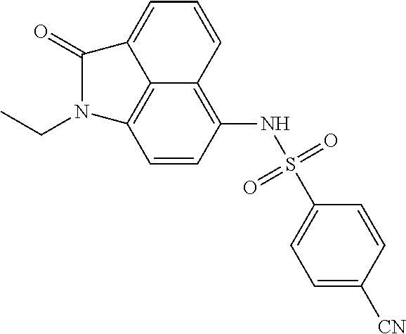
C1=C([CN])C=CC(S(NC2=C3C4=C(C=C2)N(CC)C(=O)C4=CC=C3)(=O)=O)=C1
